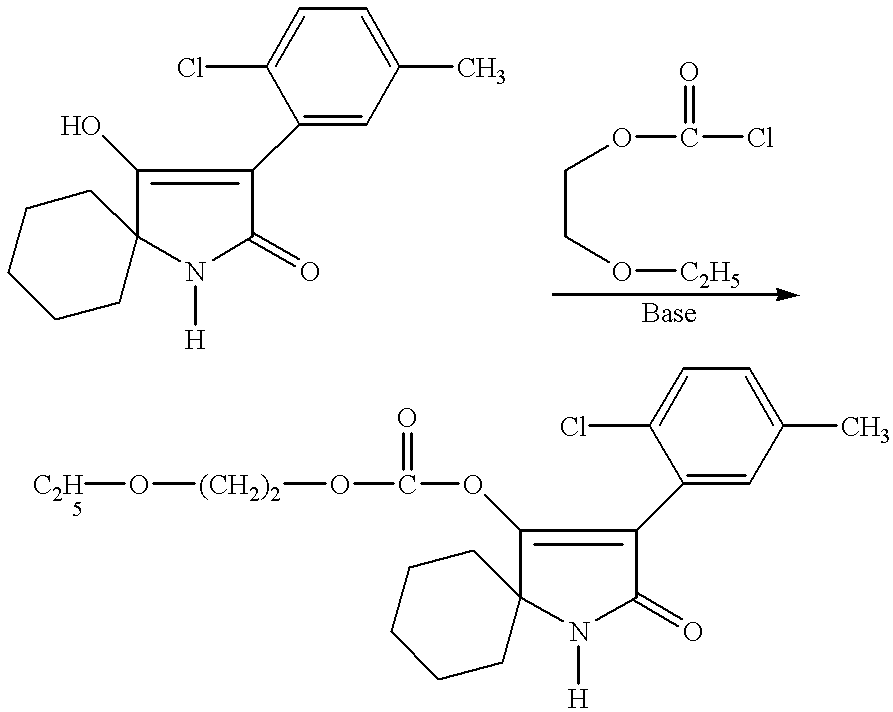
C1(O)=C(C2=CC(C)=CC=C2Cl)C(=O)N([H])C12CCCCC2.O(C(Cl)=O)CCO[C2H5].C1(OC(O[(CH2)2]O[C2H5])=O)=C(C2=CC(C)=CC=C2Cl)C(=O)N([H])C12CCCCC2
